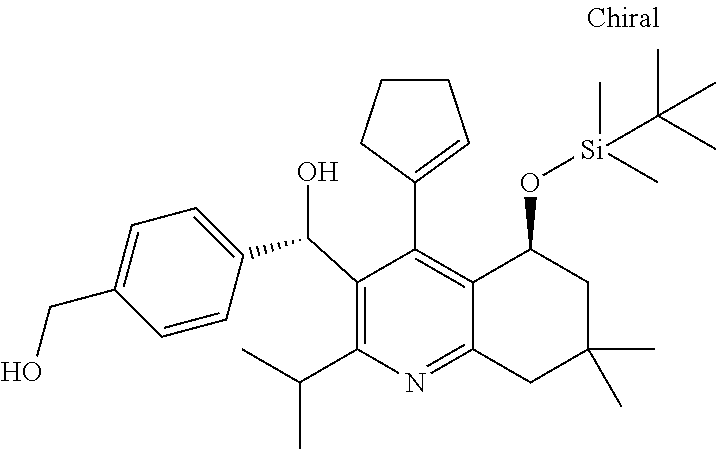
C1(C(C2=CC=C(CO)C=C2)O)=C(C(C)C)N=C2C(=C1C1=CCCC1)C(O[Si](C)(C(C)(C)C)C)CC(C)(C)C2
